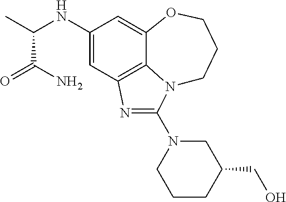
C1(NC(C)C(N)=O)=CC2=C3C(=C1)OCCCN3C(N1CC(CO)CCC1)=N2
